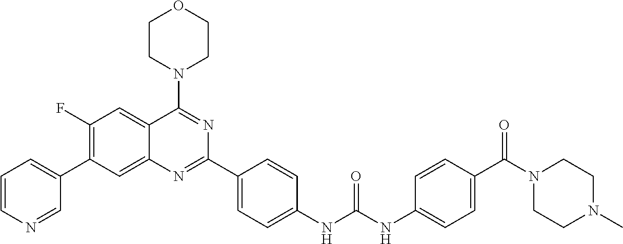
C12=CC(C3=CC=CN=C3)=C(F)C=C1C(N1CCOCC1)=NC(C1=CC=C(NC(NC3=CC=C(C(N4CCN(C)CC4)=O)C=C3)=O)C=C1)=N2
